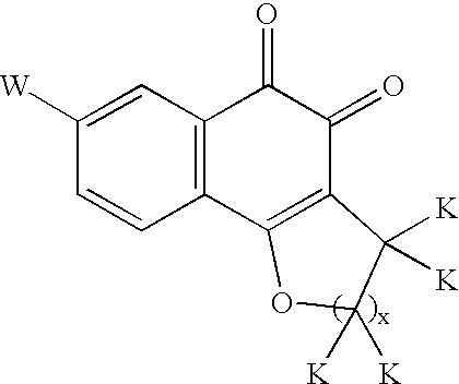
C12=C(C=C([W])C=C1)C(=O)C(=O)C1=C2OC([K])([K])C1([K])[K]
